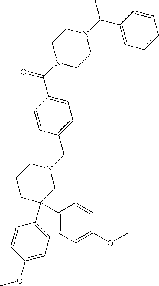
C1=C(C(N2CCN(C(C3=CC=CC=C3)C)CC2)=O)C=CC(CN2CCCC(C3=CC=C(OC)C=C3)(C3=CC=C(OC)C=C3)C2)=C1
